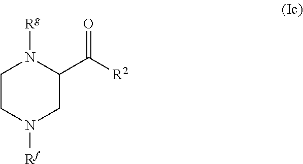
C1CN([Rf])CC(C([R2])=O)N1[Rg]
